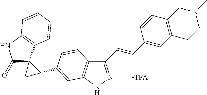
C1(C=CC2=CC3=C(C=C2)CN(C)CC3)=NNC2=C1C=CC(C1CC13C(=O)NC1=C3C=CC=C1)=C2
